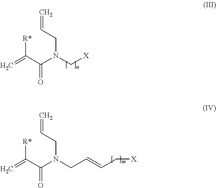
[R*]C(C(N(CC=C)C[X])=O)=C.[R*]C(C(N(CC=C)CC=CC[X])=O)=C
